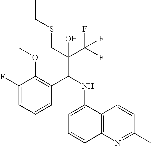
C1(F)=CC=CC(C(NC2=CC=CC3=C2C=CC(C)=N3)C(C(F)(F)F)(CSCC)O)=C1OC
